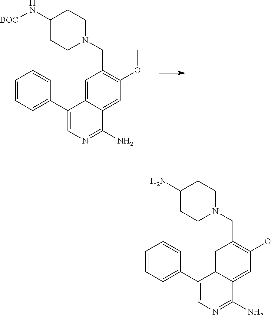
C1=C2C(=CC(OC)=C1CN1CCC(N[BOC])CC1)C(N)=NC=C2C1=CC=CC=C1.C1=C2C(=CC(OC)=C1CN1CCC(N)CC1)C(N)=NC=C2C1=CC=CC=C1
